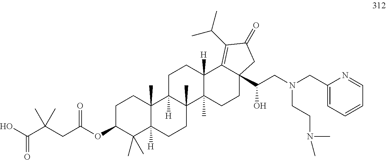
C1C(OC(CC(C(O)=O)(C)C)=O)C(C)(C)C2([H])C(C)(C1)C1([H])C(C)(CC2)C2(C)C([H])(CC1)C1=C(C(C)C)C(=O)CC1(C(CN(CC1=CC=CC=N1)CCN(C)C)O)CC2
